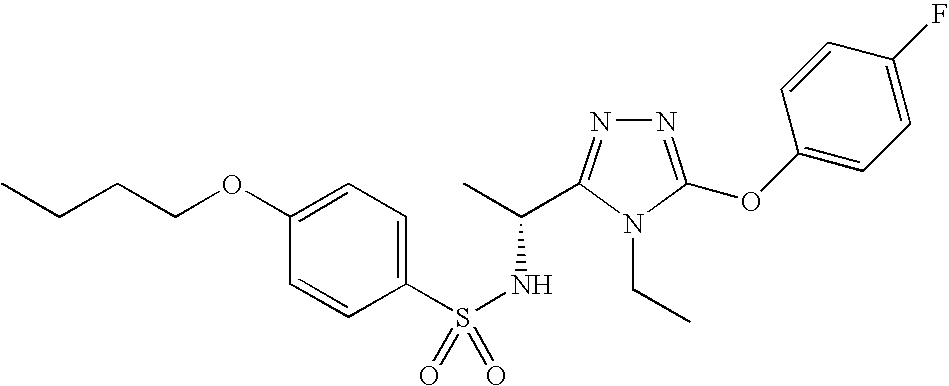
N1=C(OC2=CC=C(F)C=C2)N(CC)C(C(C)NS(=O)(C2=CC=C(OCCCC)C=C2)=O)=N1
